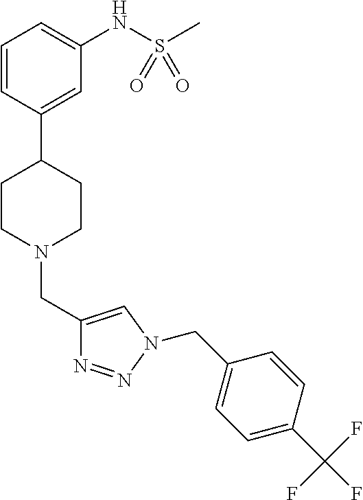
C1=CC(C2CCN(CC3=CN(CC4=CC=C(C(F)(F)F)C=C4)N=N3)CC2)=CC(NS(C)(=O)=O)=C1
